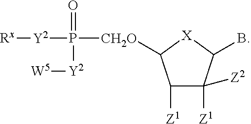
C1([Z1])C([Z1])([Z2])C(B)[X]C1[CH2O]P(=O)([Y2][Rx])[Y2][W5]
